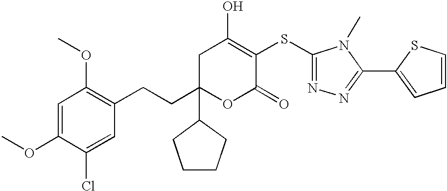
C1C(CCC2=C(OC)C=C(OC)C(Cl)=C2)(C2CCCC2)OC(=O)C(SC2=NN=C(C3=CC=CS3)N2C)=C1O
